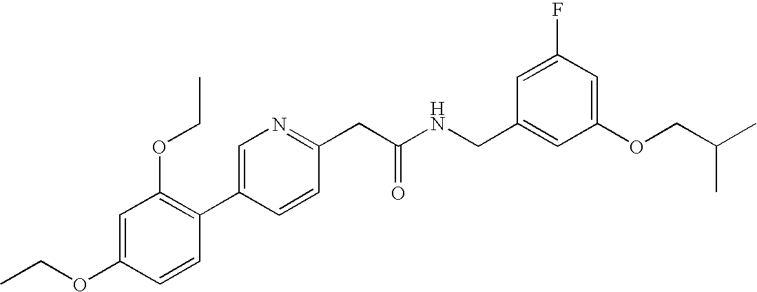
C1(OCC)=CC(OCC)=C(C2=CN=C(CC(NCC3=CC(OCC(C)C)=CC(F)=C3)=O)C=C2)C=C1
